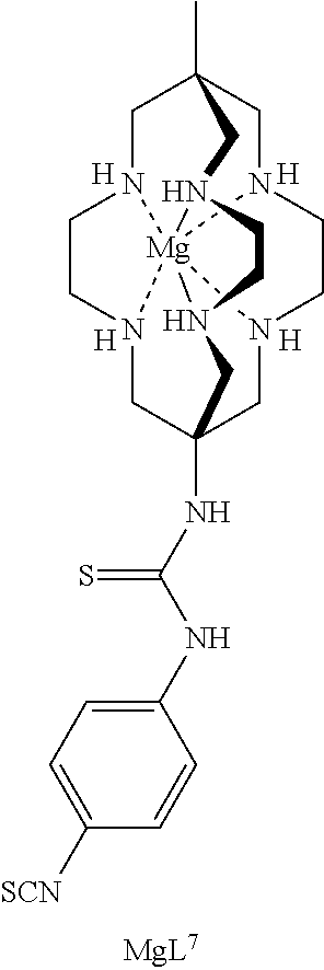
CC12CN3CCN4CC5(NC(NC6=CC=C([SCN])C=C6)=S)CN6CCN(C1)[Mg]6431N(C2)CCN1C5.[H].[H].[H].[H]
